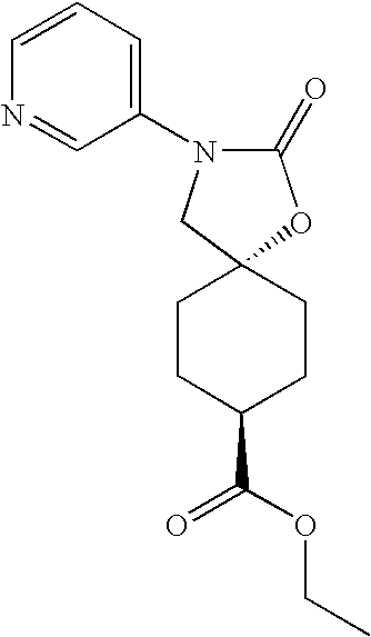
C1(=O)OC2(CN1C1=CC=CN=C1)CCC(C(OCC)=O)CC2
